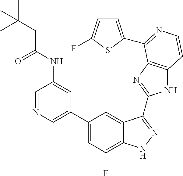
C1=C(C2=CC(F)=C3C(=C2)C(C2=NC4=C(N2)C=CN=C4C2=CC=C(F)S2)=NN3)C=C(NC(CC(C)(C)C)=O)C=N1
